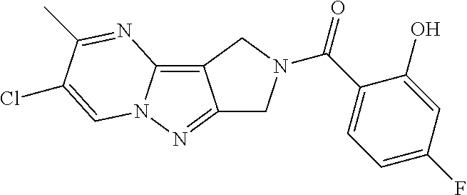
C12=C3N(N=C1CN(C(=O)C1=CC=C(F)C=C1O)C2)C=C(Cl)C(C)=N3
